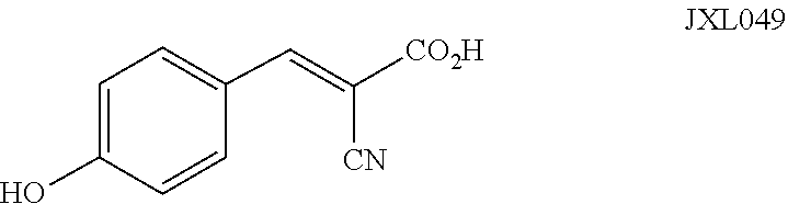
C1=C(O)C=CC(C=C([CO2H])[CN])=C1
